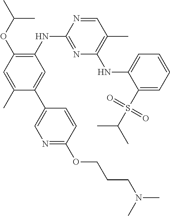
C1=NC(NC2=C(OC(C)C)C=C(C)C(C3=CN=C(OCCCN(C)C)C=C3)=C2)=NC(NC2=CC=CC=C2S(C(C)C)(=O)=O)=C1C
